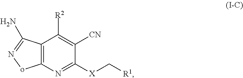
C12=C(N=C([X]C[R1])C([CN])=C1[R2])oN=C2N
